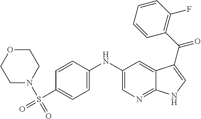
N(C1=CC=C(S(=O)(=O)N2CCOCC2)C=C1)C1=CN=C2C(=C1)C(C(C1=C(F)C=CC=C1)=O)=CN2
